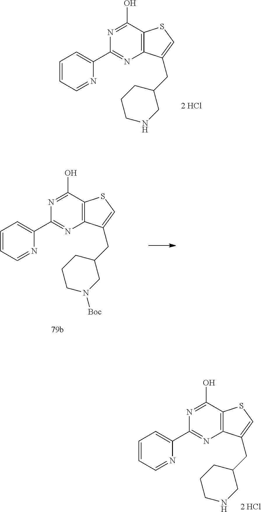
C12=C(C(O)=NC(C3=CC=CC=N3)=N1)SC=C2CC1CCCNC1.C12=C(C(O)=NC(C3=CC=CC=N3)=N1)SC=C2CC1CCCN([Boc])C1.C12=C(C(O)=NC(C3=CC=CC=N3)=N1)SC=C2CC1CCCNC1
